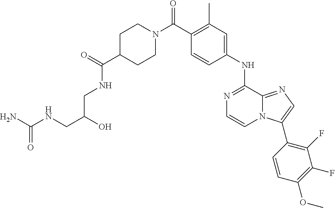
C1(NC2=NC=CN3C2=NC=C3C2=C(F)C(F)=C(OC)C=C2)=CC(C)=C(C(N2CCC(C(=O)NCC(CNC(N)=O)O)CC2)=O)C=C1
